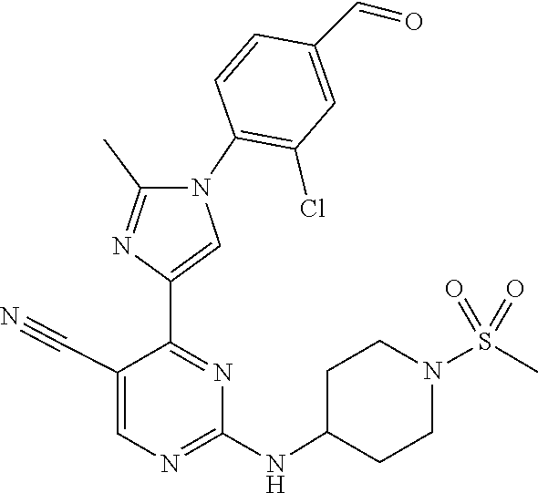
N1=C(NC2CCN(S(=O)(=O)C)CC2)N=C(C2=CN(C3=C(Cl)C=C(C=O)C=C3)C(C)=N2)C(C#N)=C1
